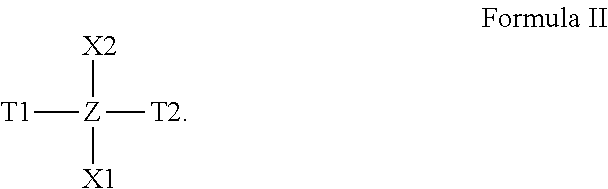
[X2][Z]([X1])([T2])[T1]
